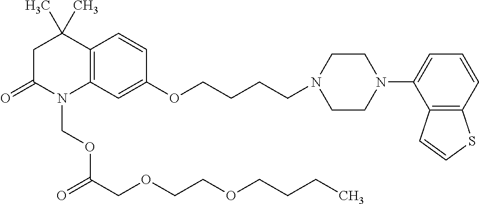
C1C(=O)N(COC(COCCOCCCC)=O)C2=C(C1(C)C)C=CC(OCCCCN1CCN(C3=CC=CC4=C3C=CS4)CC1)=C2
